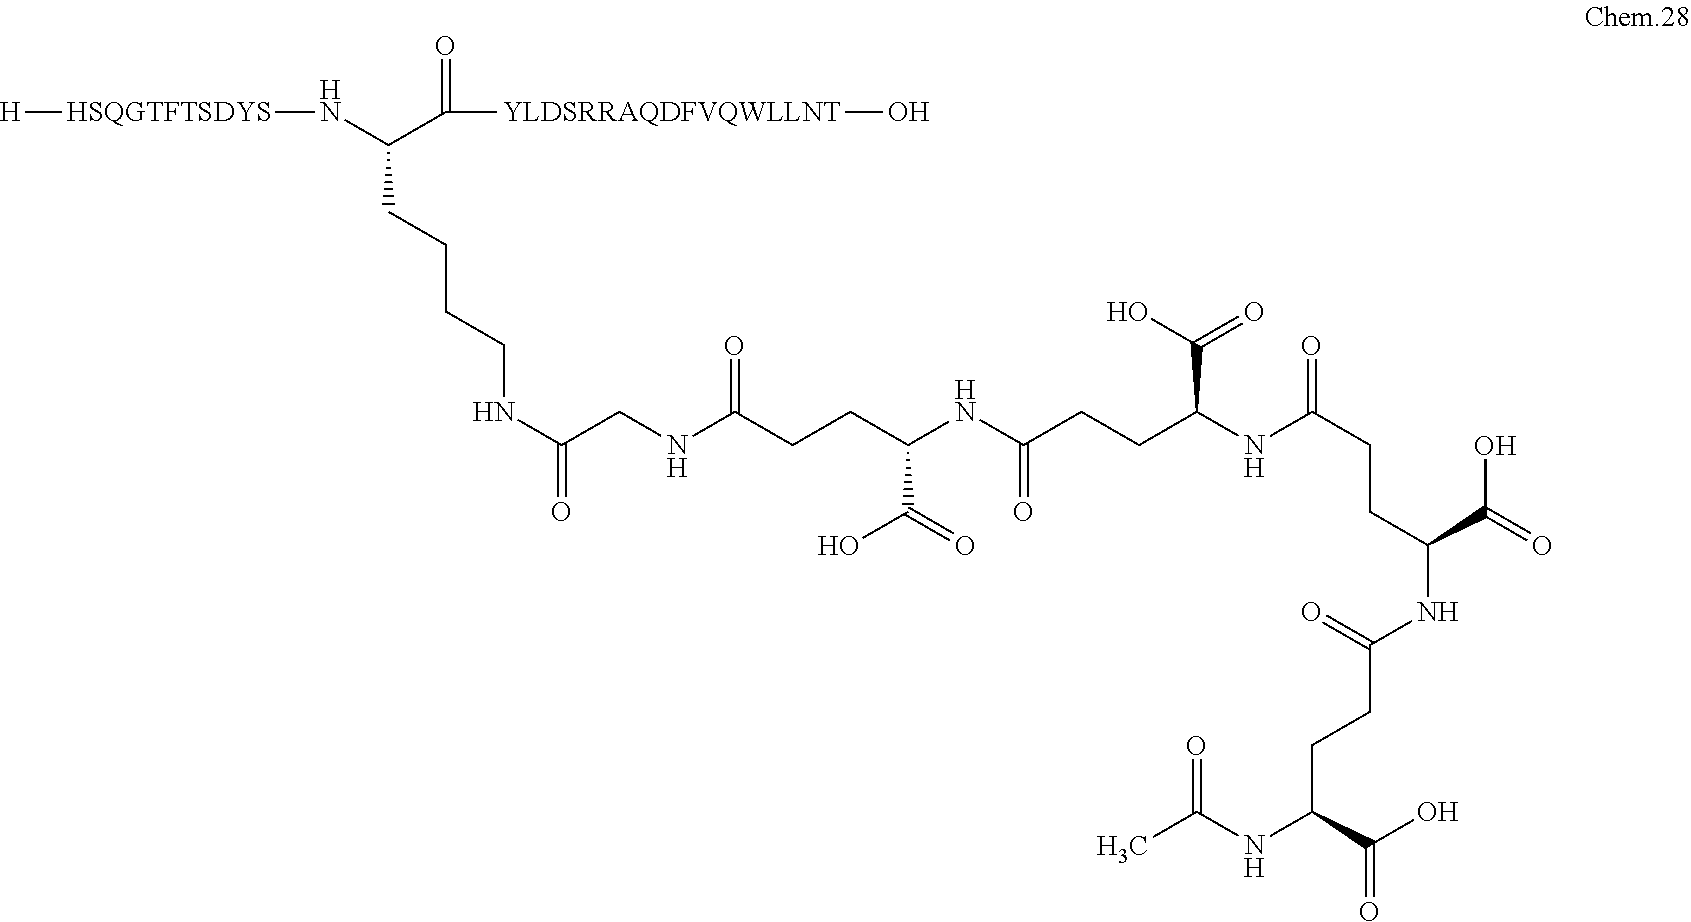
[H][HSQGTFTSDYS]NC(C([YLDSRRAQDFVQWLLNT]O)=O)CCCCNC(=O)CNC(CCC(NC(CCC(NC(CCC(C(=O)O)NC(CCC(NC(C)=O)C(O)=O)=O)=O)C(O)=O)=O)C(=O)O)=O
